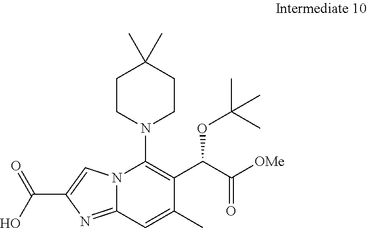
C1CN(C2=C(C(C(=O)[OMe])OC(C)(C)C)C(C)=CC3=NC(C(O)=O)=CN23)CCC1(C)C
